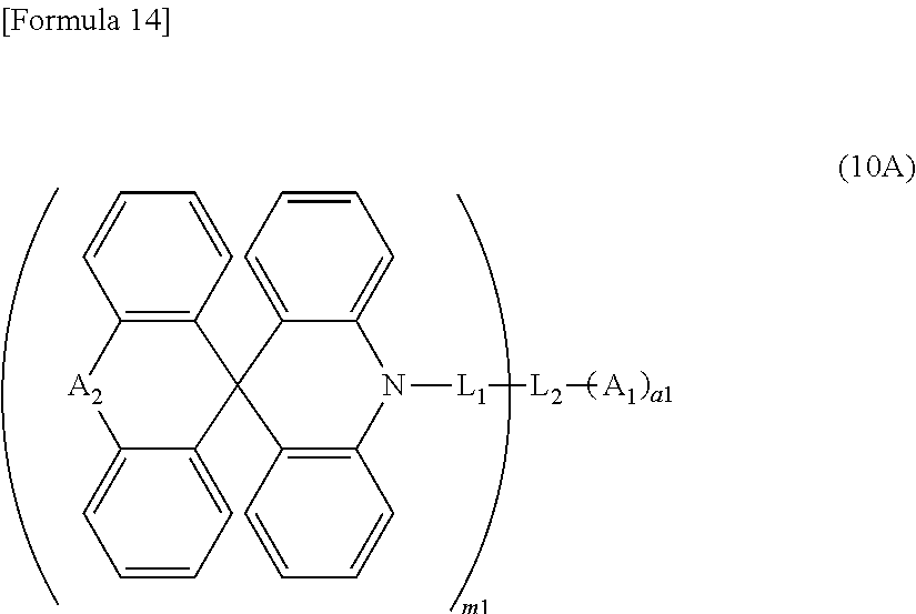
C12=C(C=CC=C1)C1(C3=CC=CC=C3[A2]2)C2=CC=CC=C2N([L1][L2][A1])C2=C1C=CC=C2
